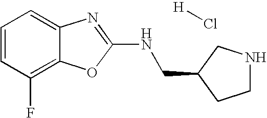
C1=CC(F)=C2C(=C1)N=C(NCC1CCNC1)O2.[H]Cl
